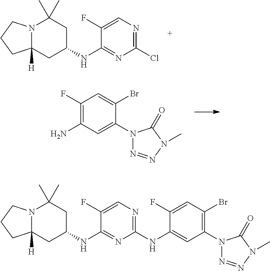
N12C([H])(CC(NC3=NC(Cl)=NC=C3F)CC1(C)C)CCC2.NC1=C(F)C=C(Br)C(N2N=NN(C)C2=O)=C1.N12C([H])(CC(NC3=NC(NC4=CC(N5N=NN(C)C5=O)=C(Br)C=C4F)=NC=C3F)CC1(C)C)CCC2
